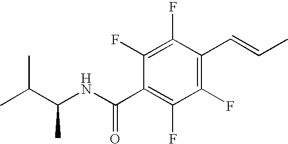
C1(F)=C(C=CC)C(F)=C(F)C(C(NC(C(C)C)C)=O)=C1F
